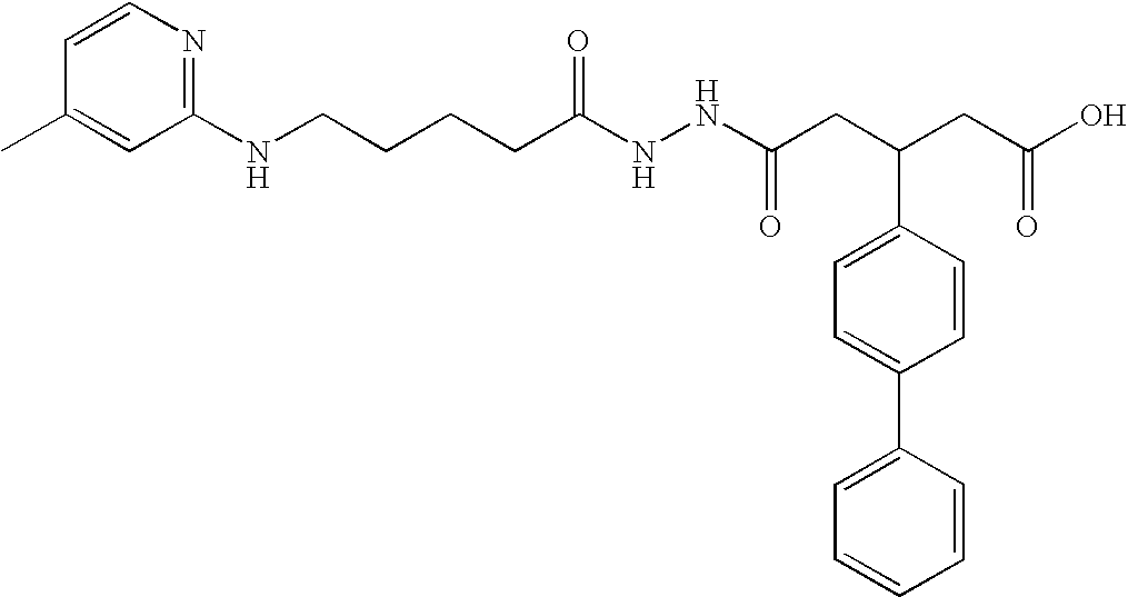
CC1=CC(NCCCCC(NNC(CC(CC(O)=O)C2=CC=C(C3=CC=CC=C3)C=C2)=O)=O)=NC=C1
